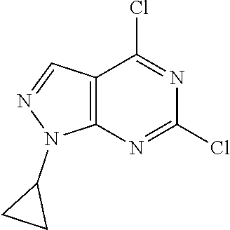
C12=C(N=C(Cl)N=C1Cl)N(C1CC1)N=C2
